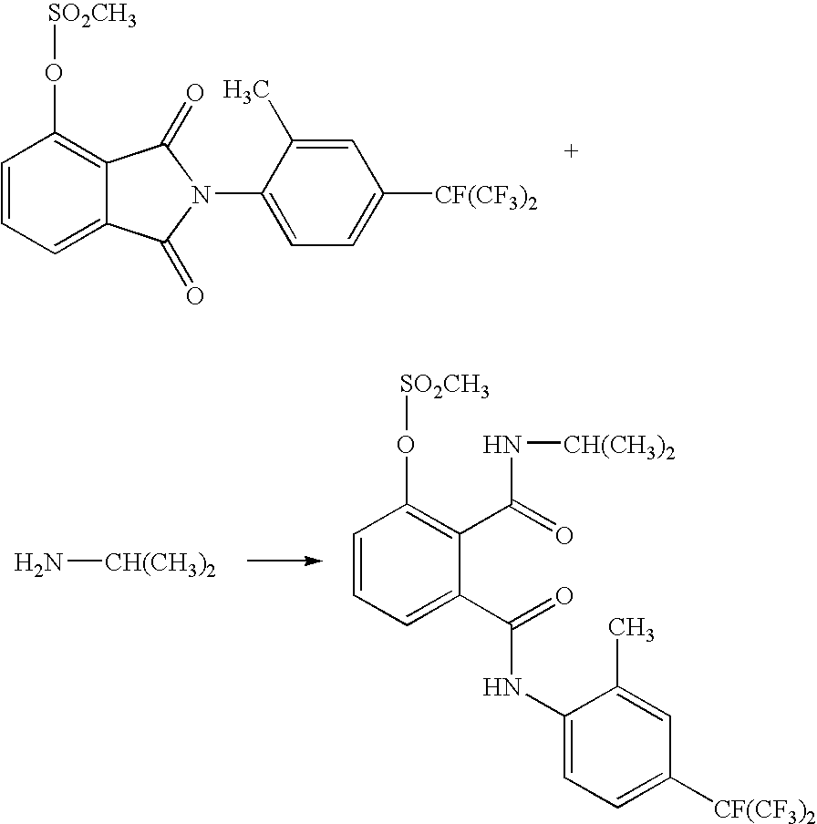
C1=CC=C2C(=C1O[SO2CH3])C(=O)N(C1=CC=C([CF(CF3)2])C=C1C)C2=O.N[CH(CH3)2].C1=CC=C(C(=O)NC2=CC=C([CF(CF3)2])C=C2C)C(C(=O)N[CH(CH3)2])=C1O[SO2CH3]
